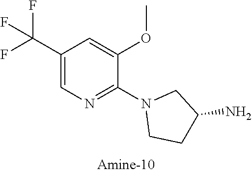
C1(C(F)(F)F)=CN=C(N2CCC(N)C2)C(OC)=C1
